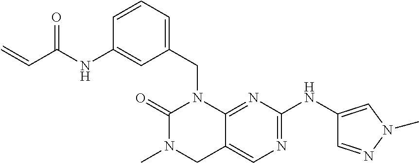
C1(CN2C(=O)N(C)CC3=CN=C(NC4=CN(C)N=C4)N=C23)=CC=CC(NC(=O)C=C)=C1
